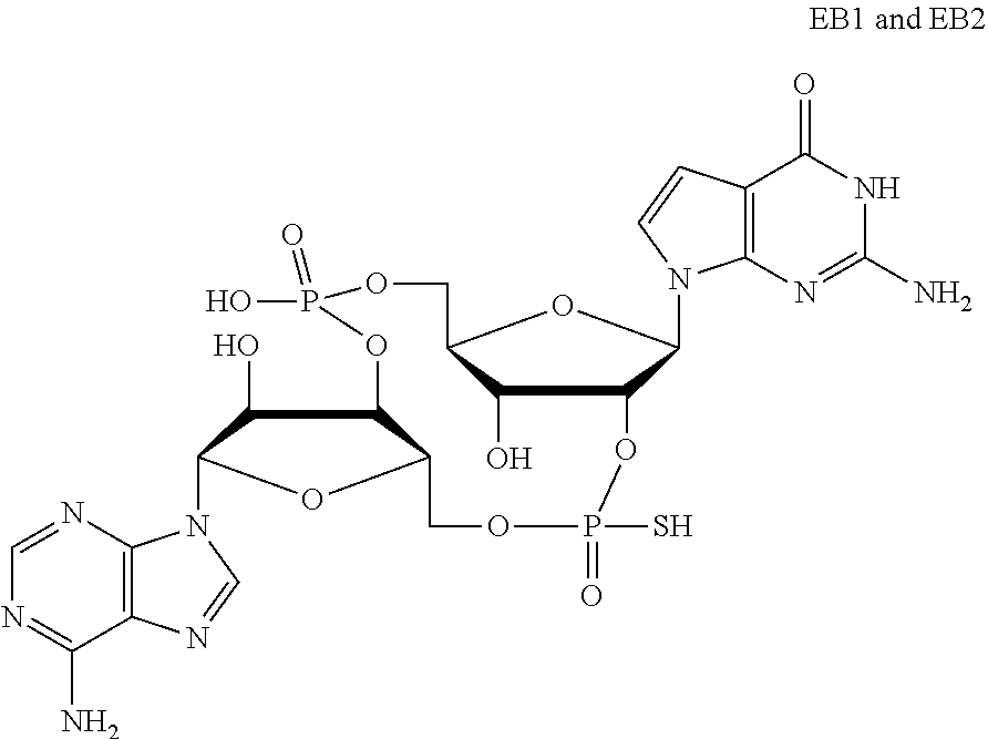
C1(O)C2COP(O)(=O)OC3C(O)C(N4C5=C(C(N)=NC=N5)N=C4)OC3COP(S)(=O)OC1C(N1C3=C(C(=O)NC(N)=N3)C=C1)O2
